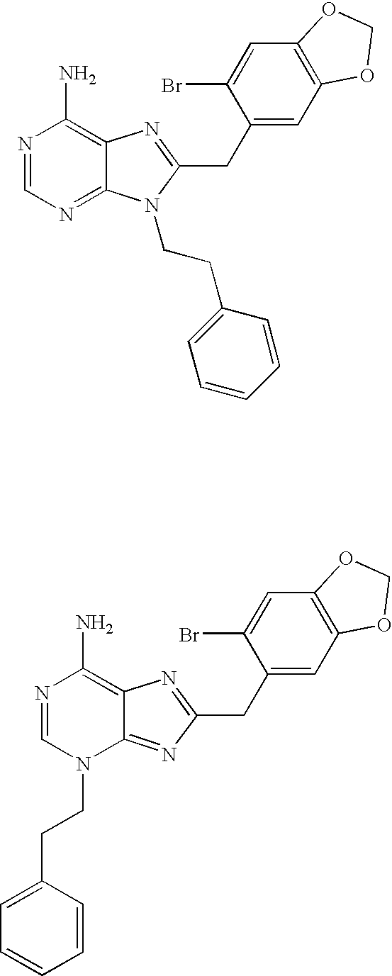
N1=CN=C2C(=C1N)N=C(CC1=CC3=C(C=C1Br)OCO3)N2CCC1=CC=CC=C1.N1=CN(CCC2=CC=CC=C2)C2=NC(CC3=CC4=C(C=C3Br)OCO4)=NC2=C1N
